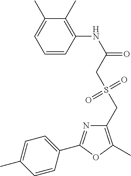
C1=CC(NC(=O)CS(CC2=C(C)OC(C3=CC=C(C)C=C3)=N2)(=O)=O)=C(C)C(C)=C1
